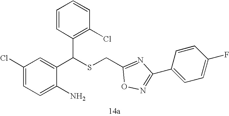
C1=C(N)C(C(SCC2=NC(C3=CC=C(F)C=C3)=NO2)C2=C(Cl)C=CC=C2)=CC(Cl)=C1
